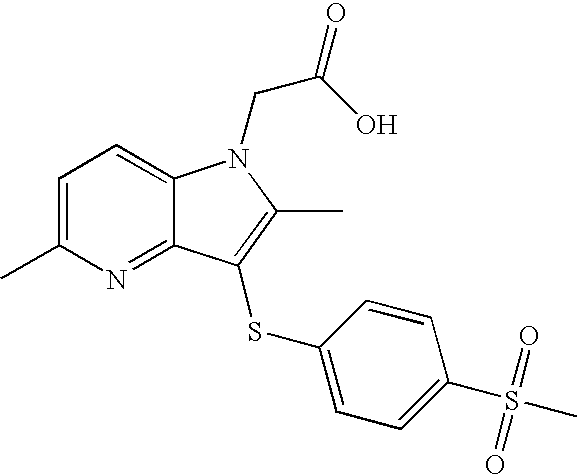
C1=C(C)N=C2C(=C1)N(CC(O)=O)C(C)=C2SC1=CC=C(S(=O)(C)=O)C=C1
